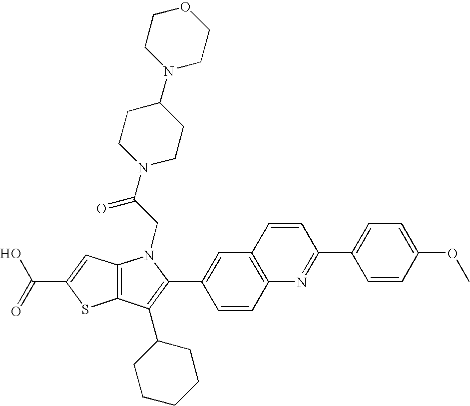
C(C1=CC2=C(S1)C(C1CCCCC1)=C(C1=CC3=C(C=C1)N=C(C1=CC=C(OC)C=C1)C=C3)N2CC(N1CCC(N2CCOCC2)CC1)=O)(=O)O
